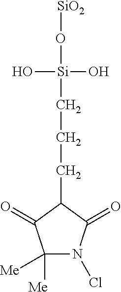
C1([Me])([Me])N(Cl)C(=O)C(CCC[Si](O[SiO2])(O)O)C1=O
